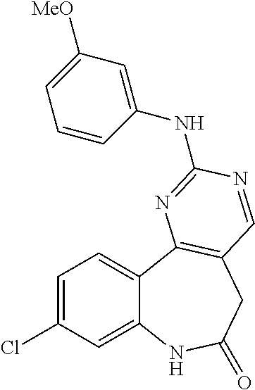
C1=C(Cl)C=C2C(=C1)C1=C(CC(=O)N2)C=NC(NC2=CC([MeO])=CC=C2)=N1
